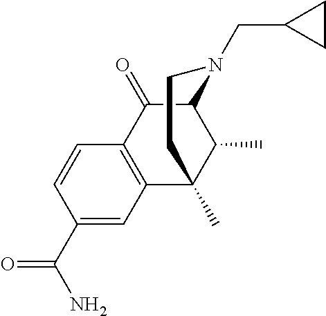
C1(C(=O)N)=CC2=C(C=C1)C(=O)C1N(CC3CC3)CCC2(C)C1C
